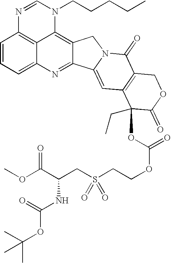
C1=CC=C2C3=C1N=CN(CCCCC)C3=C1C(=N2)C2=CC3=C(C(=O)N2C1)COC(=O)C3(OC(=O)OCCS(CC(C(OC)=O)NC(=O)OC(C)(C)C)(=O)=O)CC
